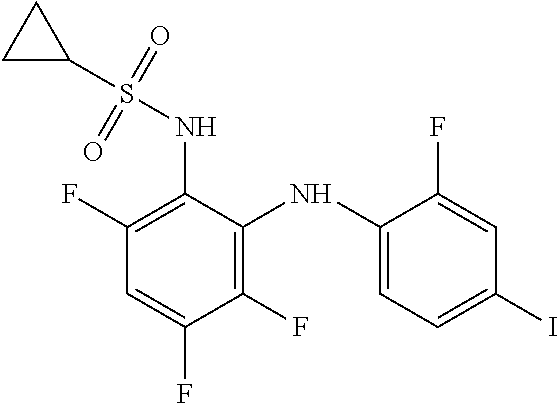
C1(NS(C2CC2)(=O)=O)=C(F)C=C(F)C(F)=C1NC1=CC=C(I)C=C1F
